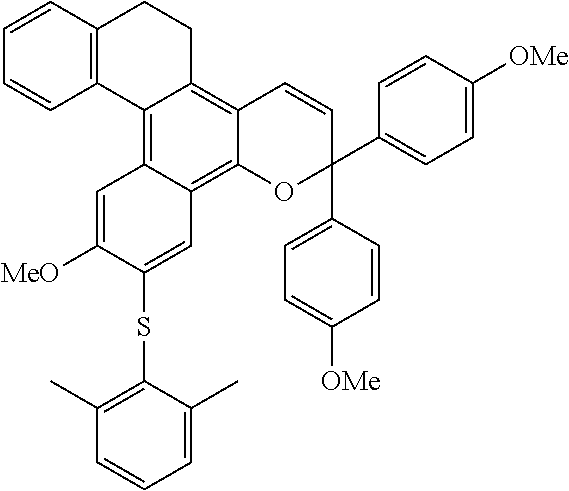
C1=CC2=C(C=C1)C1=C3C(=C4C(=C1CC2)C=CC(C1=CC=C([OMe])C=C1)(C1=CC=C([OMe])C=C1)O4)C=C(SC1=C(C)C=CC=C1C)C([MeO])=C3
